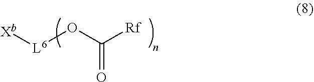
[Xb][L6]OC([Rf])=O
